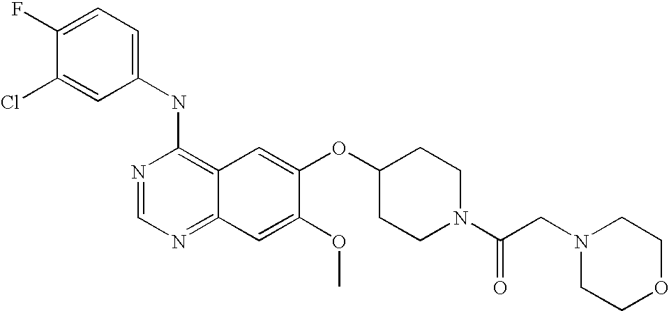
C1=C(Cl)C(F)=CC=C1NC1=C2C(=NC=N1)C=C(OC)C(OC1CCN(C(CN3CCOCC3)=O)CC1)=C2
